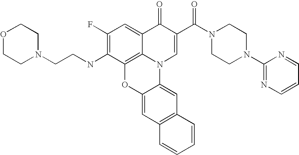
C1(F)=C(NCCN2CCOCC2)C2=C3C(=C1)C(=O)C(C(N1CCN(C4=NC=CC=N4)CC1)=O)=CN3C1=CC3=C(C=C1O2)C=CC=C3
